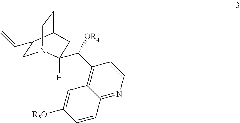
C([OR4])(C1=C2C(=NC=C1)C=CC([R5O])=C2)C1([H])N2CC(C=C)C(CC2)C1
